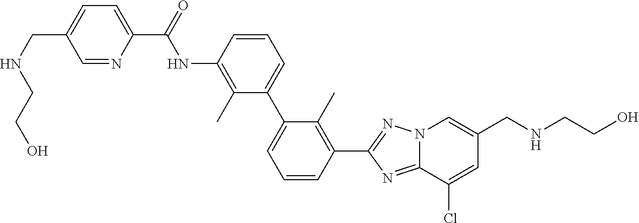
C1=NC(C(NC2=C(C)C(C3=CC=CC(C4=NN5C(=N4)C(Cl)=CC(CNCCO)=C5)=C3C)=CC=C2)=O)=CC=C1CNCCO
